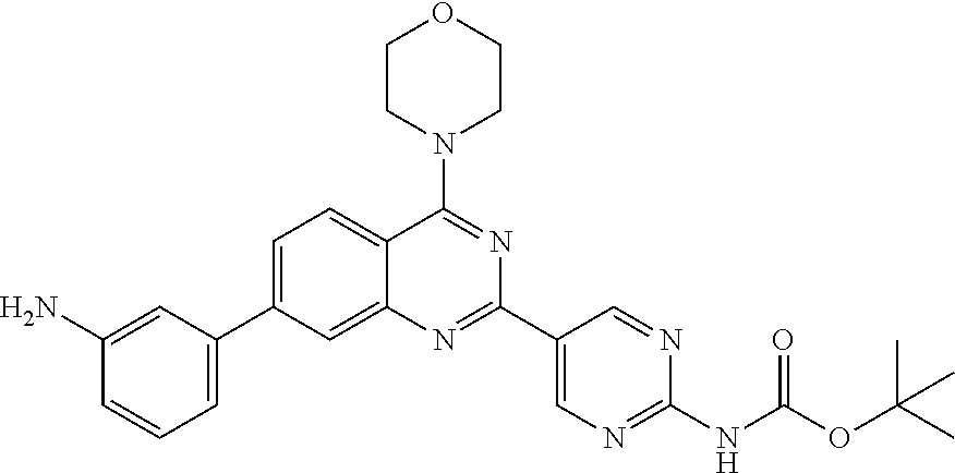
C1=C(C2=CC=CC(N)=C2)C=C2C(=C1)C(N1CCOCC1)=NC(C1=CN=C(NC(OC(C)(C)C)=O)N=C1)=N2
